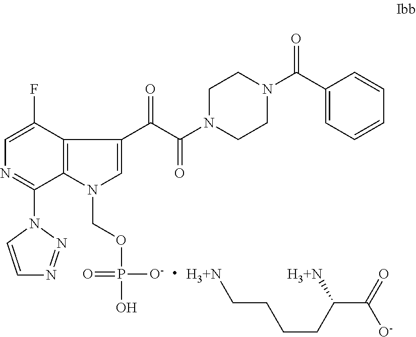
C1=C(F)C2=C(C(N3C=CN=N3)=N1)N(COP([O-])(=O)O)C=C2C(C(=O)N1CCN(C(=O)C2=CC=CC=C2)CC1)=O.[H3+N]CCCCC(C(=O)[O-])[H3+N]
